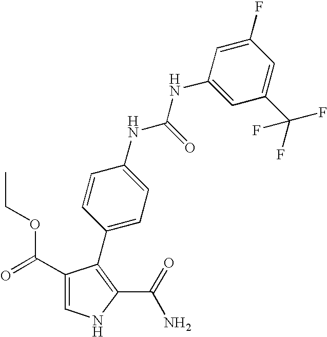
C1(C(=O)OCC)=CNC(C(=O)N)=C1C1=CC=C(NC(NC2=CC(C(F)(F)F)=CC(F)=C2)=O)C=C1
